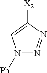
N1=NC([X2])=CN1[Ph]
